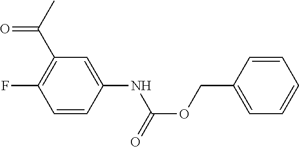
C1=CC(NC(OCC2=CC=CC=C2)=O)=CC(C(C)=O)=C1F
